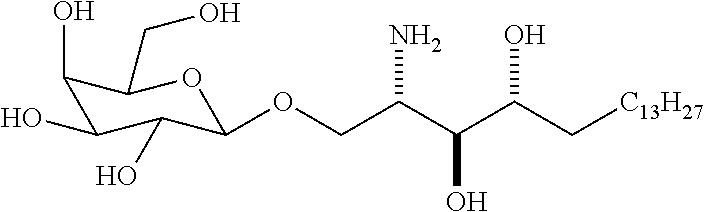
C(C(C(C[C13H27])O)O)(COC1C(O)C(O)C(O)C(CO)O1)N
